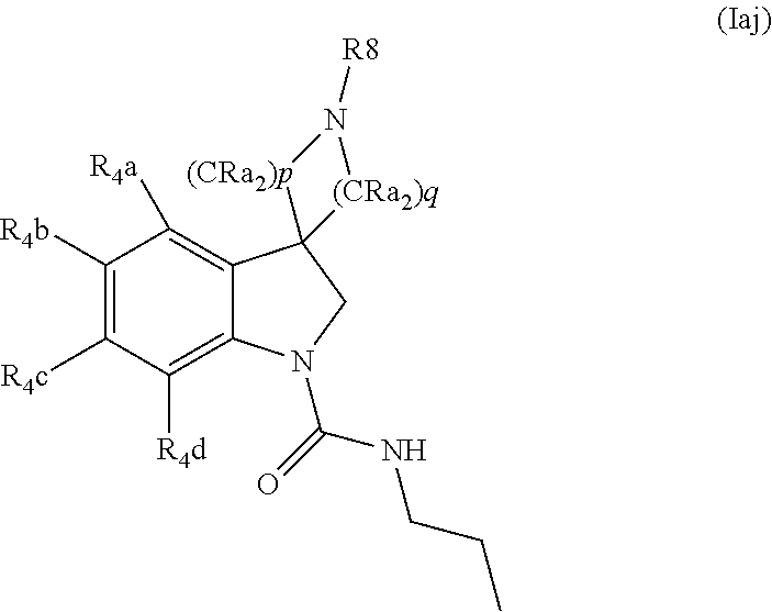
C1([R4b])=C([R4c])C([R4d])=C2C(=C1[R4a])C1(CN2C(NCCC)=O)[(CRa2)p]N([R8])[(CRa2)q]1
